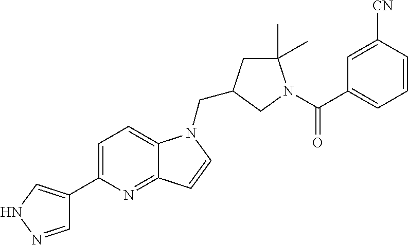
C1=NNC=C1C1=CC=C2C(=N1)C=CN2CC1CC(C)(C)N(C(C2=CC=CC([CN])=C2)=O)C1
